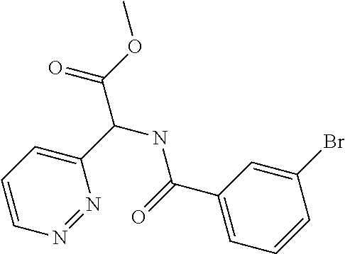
C1(Br)=CC(C(NC(C2=CC=CN=N2)C(OC)=O)=O)=CC=C1
